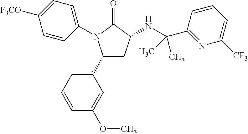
C1(C2=CC=CC(OC)=C2)CC(NC(C2=NC([CF3])=CC=C2)(C)C)C(=O)N1C1=CC=C([F3CO])C=C1
